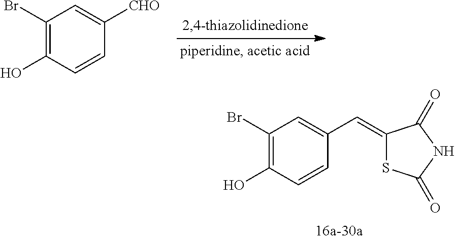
C1(Br)=C(O)C=CC(C=C2SC(=O)NC2=O)=C1.C1(Br)=C(O)C=CC([CHO])=C1
